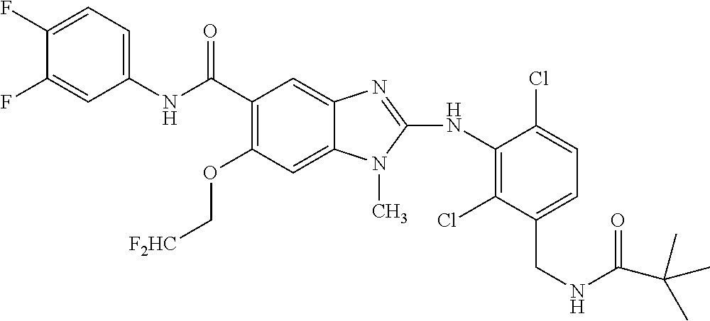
C1(F)=CC=C(NC(C2=C(OC[F2HC])C=C3C(=C2)N=C(NC2=C(Cl)C(CNC(C(C)(C)C)=O)=CC=C2Cl)N3C)=O)C=C1F
